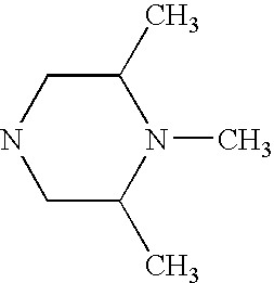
C1NCC(C)N(C)C1C
